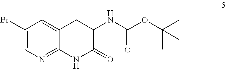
C1(Br)=CN=C2C(=C1)CC(NC(OC(C)(C)C)=O)C(=O)N2
